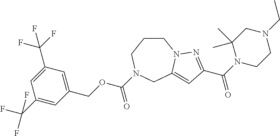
C1CCN(C(OCC2=CC(C(F)(F)F)=CC(C(F)(F)F)=C2)=O)CC2=CC(C(N3CCN(CC)CC3(C)C)=O)=NN12
